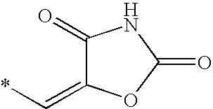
C1(=O)C(=C*)OC(=O)N1
